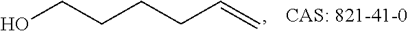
OCCCCC=C
